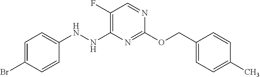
C1(NNC2=C(F)C=NC(OCC3=CC=C(C)C=C3)=N2)=CC=C(Br)C=C1
